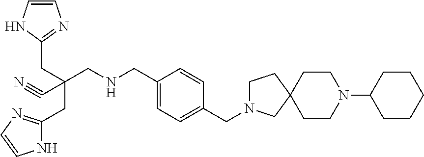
C1=CNC(CC(CC2=NC=CN2)(CNCC2=CC=C(CN3CCC4(C3)CCN(C3CCCCC3)CC4)C=C2)C#N)=N1
